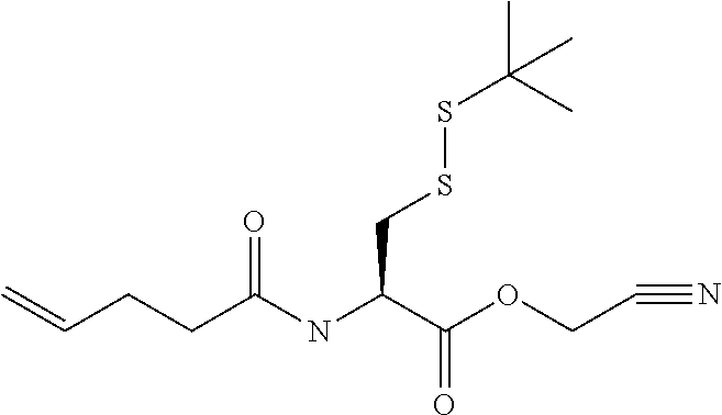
C(CCC=C)(=O)NC(CSSC(C)(C)C)C(=O)OCC#N
